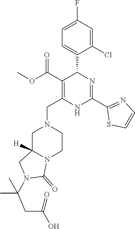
C1=C(F)C=C(Cl)C(C2C(C(OC)=O)=C(CN3CC4([H])N(CC3)C(=O)N(C(CC(O)=O)(C)C)C4)NC(C3=NC=CS3)=N2)=C1
